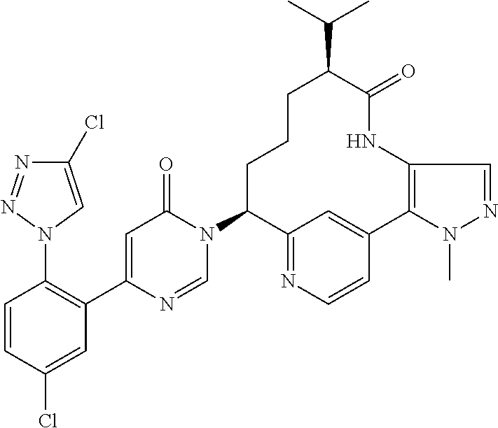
C1C(N2C(=O)C=C(C3=C(N4N=NC(Cl)=C4)C=CC(Cl)=C3)N=C2)C2=NC=CC(=C2)C2=C(NC(=O)C(C(C)C)CC1)C=NN2C
